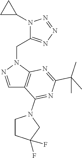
N1(C2CC2)C(CN2N=CC3=C2N=C(C(C)(C)C)N=C3N2CCC(F)(F)C2)=NN=N1
